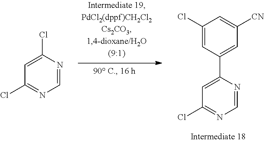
C1(Cl)=CC(Cl)=NC=N1.C1(C2=CC([CN])=CC(Cl)=C2)=CC(Cl)=NC=N1
